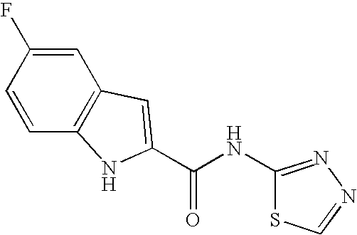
C1=C(F)C=CC2=C1C=C(C(NC1=NN=CS1)=O)N2
